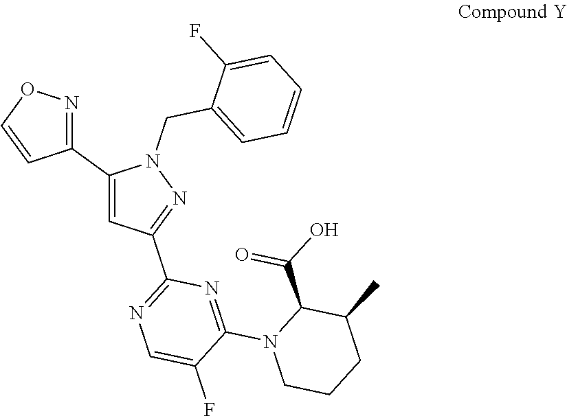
C1(C2=NOC=C2)=CC(C2=NC=C(F)C(N3CCCC(C)C3C(O)=O)=N2)=NN1CC1=CC=CC=C1F
